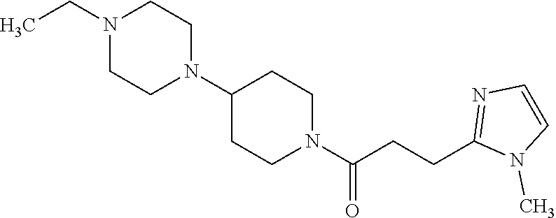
C1(N2CCN(CC)CC2)CCN(C(CCC2=NC=CN2C)=O)CC1
